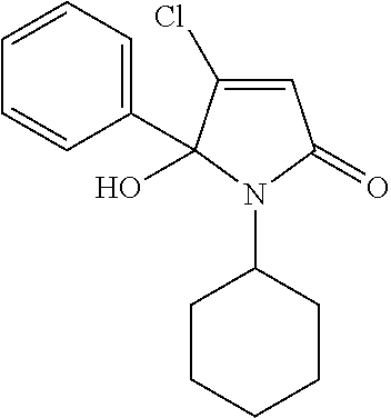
C1=C(Cl)C(O)(C2=CC=CC=C2)N(C2CCCCC2)C1=O
